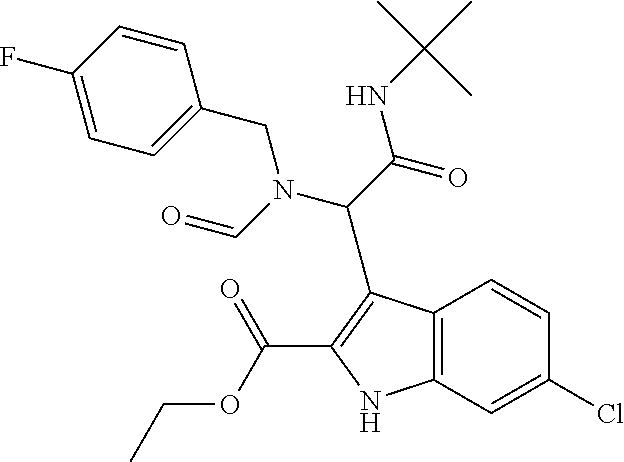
C12=C(C=C(Cl)C=C1)NC(C(=O)OCC)=C2C(N(CC1=CC=C(F)C=C1)C=O)C(=O)NC(C)(C)C
